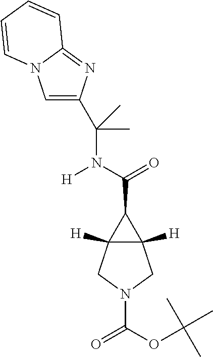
C(=O)(C1C2([H])C1([H])CN(C(=O)OC(C)(C)C)C2)N(C(C)(C1=CN2C(=N1)C=CC=C2)C)[H]
